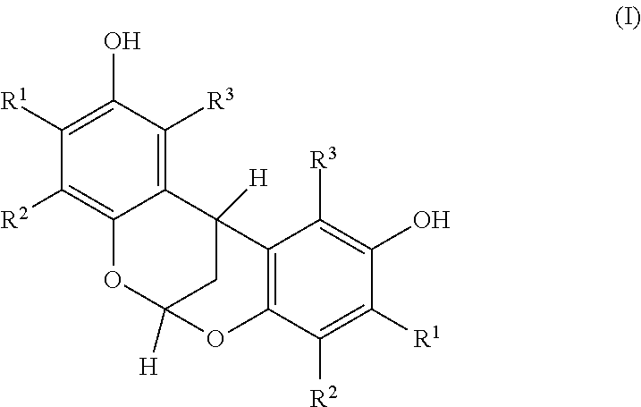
C1([R2])=C2C(=C([R3])C(O)=C1[R1])C1([H])CC([H])(O2)OC2=C1C([R3])=C(O)C([R1])=C2[R2]
